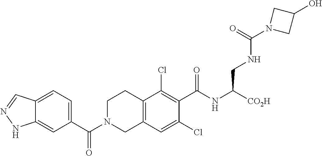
C12=CC(C(N3CC4=C(CC3)C(Cl)=C(C(=O)NC(CNC(=O)N3CC(O)C3)[CO2H])C(Cl)=C4)=O)=CC=C1C=NN2
